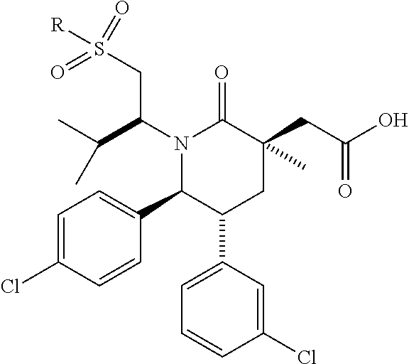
C1=C(Cl)C=CC(C2C(C3=CC=CC(Cl)=C3)CC(CC(O)=O)(C)C(=O)N2C(CS([R])(=O)=O)C(C)C)=C1
